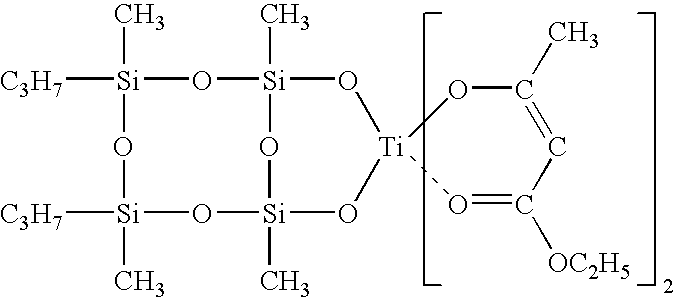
[C3H7][Si]1(C)O[Si]2(C)O[Si](C)(O[Si](C)([C3H7])O1)O[Ti]1(O=C([OC2H5])C=C(C)O1)O2
